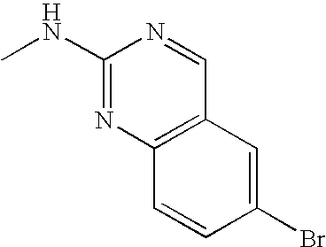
C1(NC)=NC2=C(C=N1)C=C(Br)C=C2
